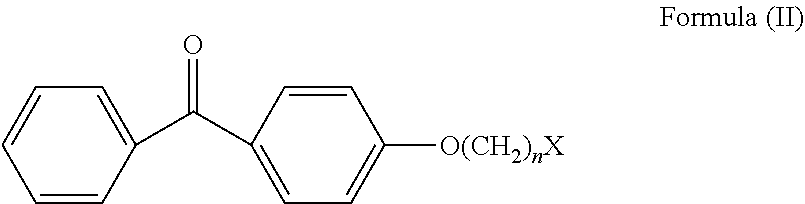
C1(C(C2=CC=C([O(CH2)nX])C=C2)=O)=CC=CC=C1
